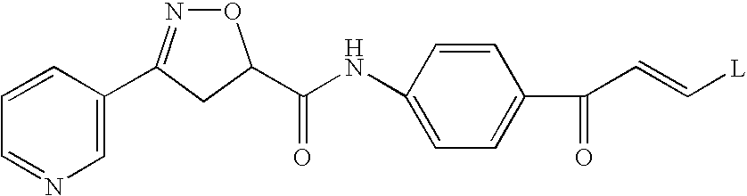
C1(C2=NOC(C(NC3=CC=C(C(=O)C=C[L])C=C3)=O)C2)=CN=CC=C1
